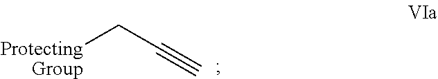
C#CC[ProtectingGroup]
